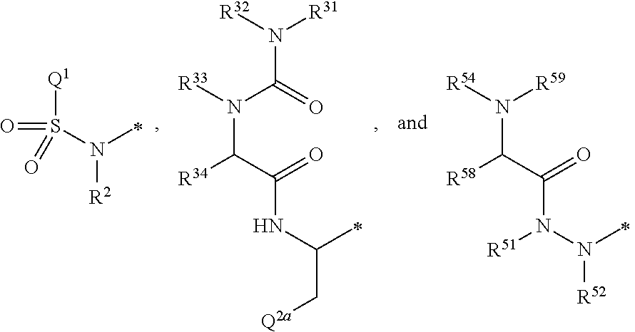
S([Q1])(=O)(=O)N([R2])C.C(N([R32])[R31])(=O)N([R33])C(C(=O)NC(C[Q2a])C)[R34].[R59]N([R54])C(C(=O)N(N([R52])C)[R51])[R58]
